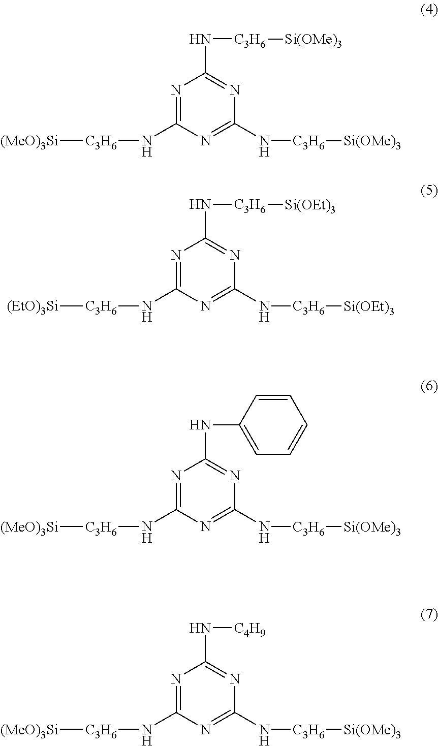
N1=C(N[C3H6][(MeO)3Si])N=C(N[C3H6][Si(OMe)3])N=C1N[C3H6][Si(OMe)3].N1=C(N[C3H6][(EtO)3Si])N=C(N[C3H6][Si(OEt)3])N=C1N[C3H6][Si(OEt)3].N1=C(N[C3H6][(MeO)3Si])N=C(N[C3H6][Si(OMe)3])N=C1NC1=CC=CC=C1.N1=C(N[C3H6][(MeO)3Si])N=C(N[C3H6][Si(OMe)3])N=C1N[C4H9]
